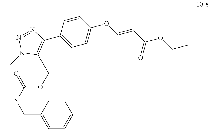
C1=CC(CN(C)C(=O)OCC2=C(C3=CC=C(OC=CC(OCC)=O)C=C3)N=NN2C)=CC=C1
